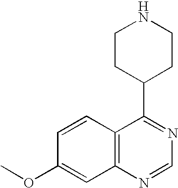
C12=C(N=CN=C1C1CCNCC1)C=C(OC)C=C2
